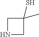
N1CC(S)(C)C1
